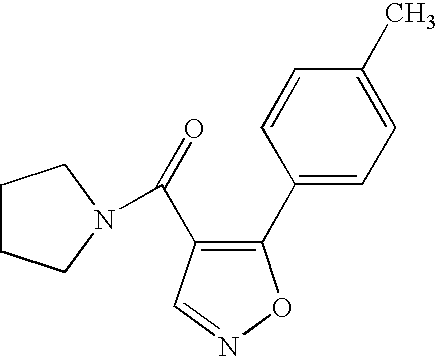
C1CCN(C(=O)C2=C(C3=CC=C(C)C=C3)ON=C2)C1
